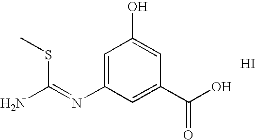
NC(=NC1=CC(O)=CC(C(O)=O)=C1)SC.I
